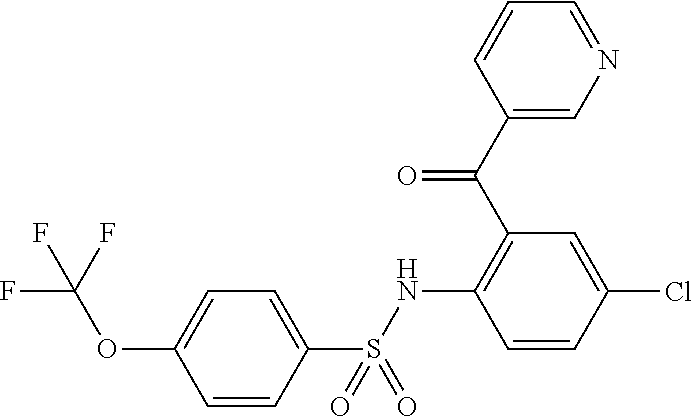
C1=CC(S(NC2=C(C(C3=CN=CC=C3)=O)C=C(Cl)C=C2)(=O)=O)=CC=C1OC(F)(F)F
